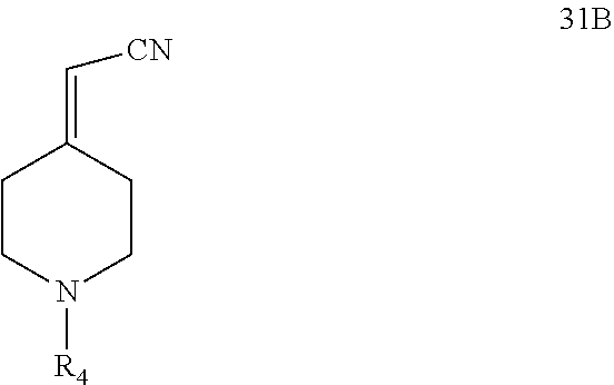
C1CN([R4])CCC1=C[CN]
